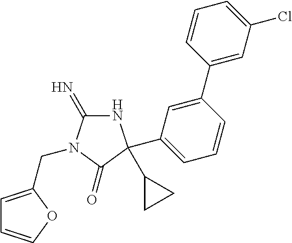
N1C(=N)N(CC2=CC=CO2)C(=O)C1(C1CC1)C1=CC=CC(C2=CC(Cl)=CC=C2)=C1
